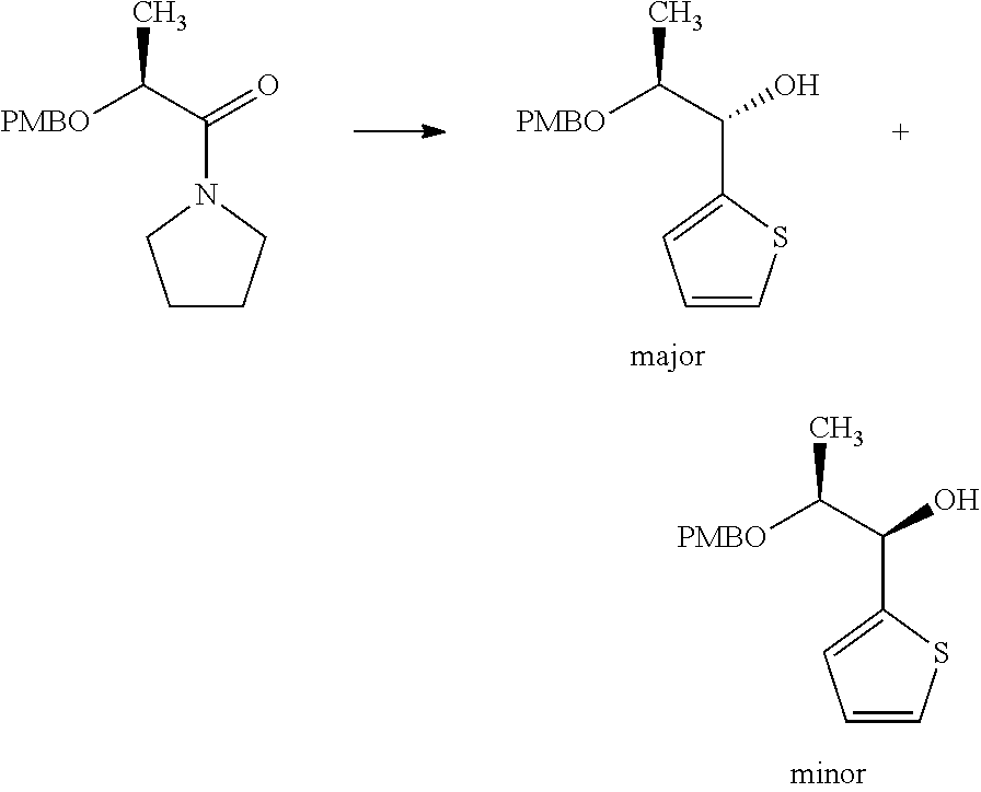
[PMBO]C(C(O)C1=CC=CS1)C.[PMBO]C(C(O)C1=CC=CS1)C.[PMBO]C(C(=O)N1CCCC1)C
